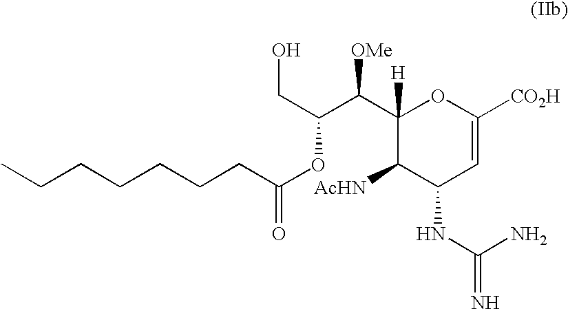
C1(C(C(CO)OC(CCCCCCC)=O)[OMe])([H])C([AcHN])C(NC(=N)N)C=C([CO2H])O1
